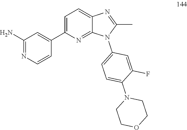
C1(N)=NC=CC(C2=CC=C3C(=N2)N(C2=CC=C(N4CCOCC4)C(F)=C2)C(C)=N3)=C1
